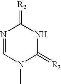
N1=CN(C)C(=[R3])NC1=[R2]
